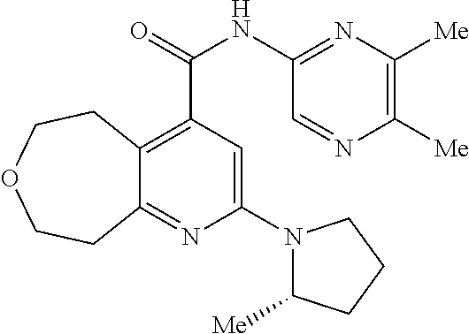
C12=C(C(NC3=NC([Me])=C([Me])N=C3)=O)C=C(N3C([Me])CCC3)N=C1CCOCC2
